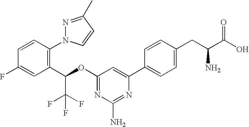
C1(OC(C2=C(N3N=C(C)C=C3)C=CC(F)=C2)C(F)(F)F)=NC(N)=NC(C2=CC=C(CC(C(O)=O)N)C=C2)=C1
